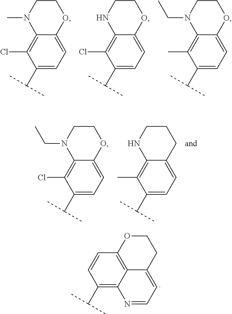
C1(C(C)C)=CC=C2C(=C1Cl)N(C)CCO2.C1(C(C)C)=CC=C2C(=C1Cl)NCCO2.C1(C(C)C)=CC=C2C(=C1C)N(CC)CCO2.C1(C(C)C)=CC=C2C(=C1Cl)N(CC)CCO2.C1(C(C)C)=CC=C2C(=C1C)NCCC2.C1(C(C)C)=C2C3=C(C=C1)OCCC3=CC=N2
